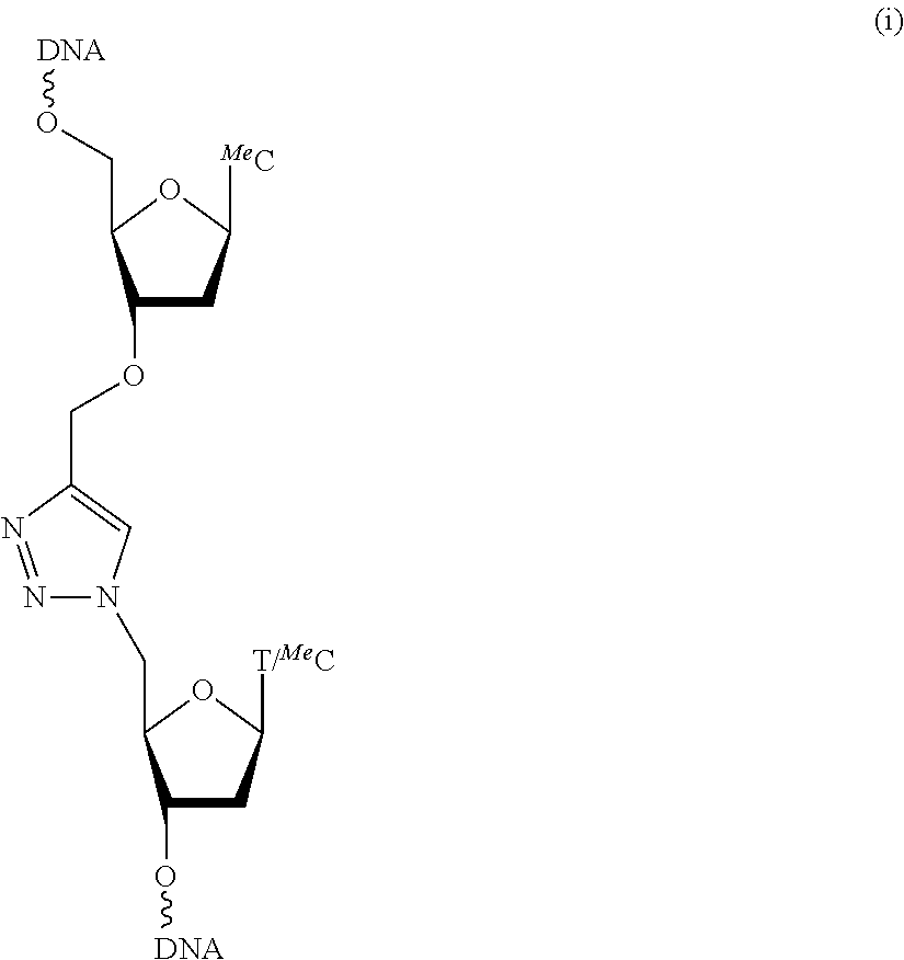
O1C(CO[DNA])C(OCC2=CN(CC3OC([T/MeC])CC3O[DNA])N=N2)CC1[MeC]
